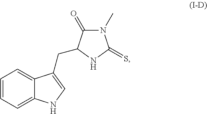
C1=CC=C2C(=C1)C(CC1C(=O)N(C)C(=S)N1)=CN2
